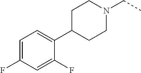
C1(C2CCN(CC)CC2)=CC=C(F)C=C1F
